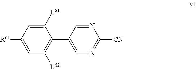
C1(C2=CN=C([CN])N=C2)=C([L62])C=C([R61])C=C1[L61]
